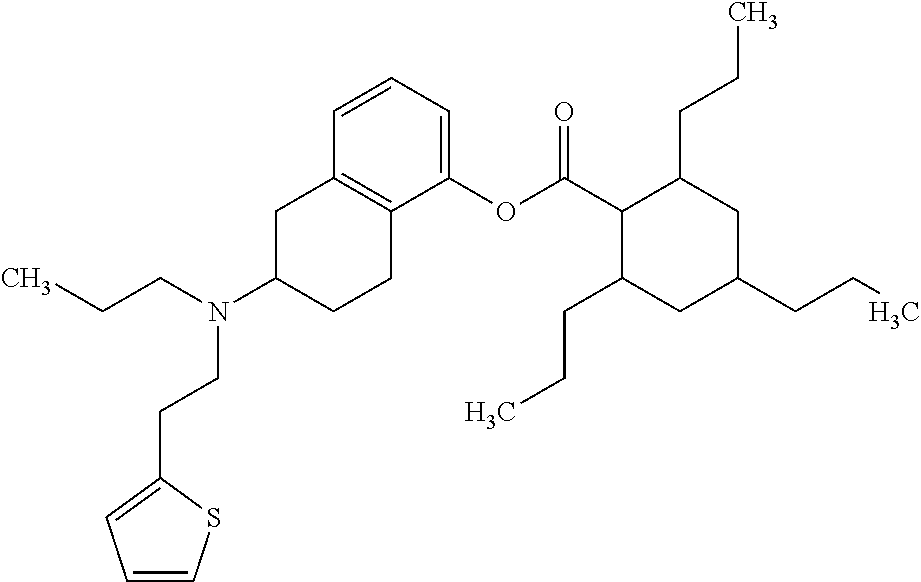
C12=C(CCC(N(CCC)CCC3=CC=CS3)C1)C(OC(C1C(CCC)CC(CCC)CC1CCC)=O)=CC=C2
